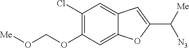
C12=CC(Cl)=C(OCO[Me])C=C1OC(C([Me])[N3])=C2
